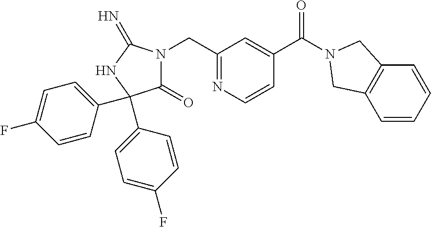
C1(=O)N(CC2=NC=CC(C(=O)N3CC4=C(C=CC=C4)C3)=C2)C(=N)NC1(C1=CC=C(F)C=C1)C1=CC=C(F)C=C1
